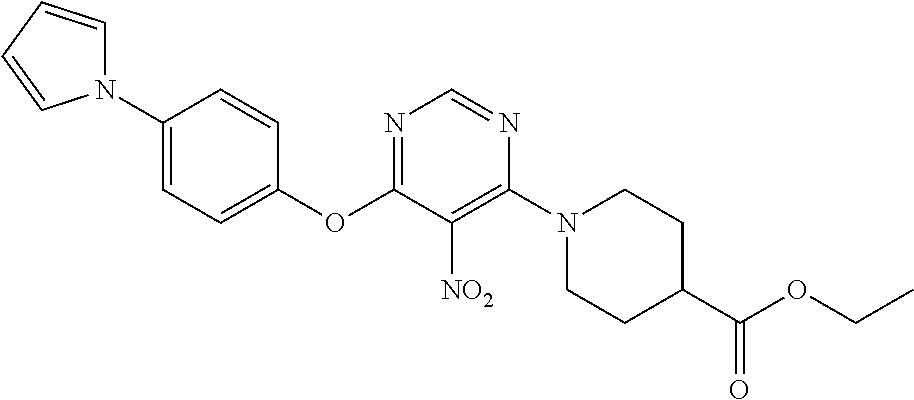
C1(OC2=NC=NC(N3CCC(C(OCC)=O)CC3)=C2[NO2])=CC=C(N2C=CC=C2)C=C1
